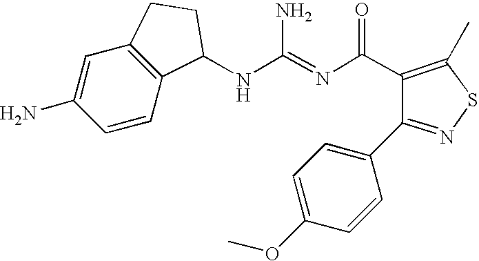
C1(C(N=C(N)NC2C3=C(C=C(N)C=C3)CC2)=O)=C(C)SN=C1C1=CC=C(OC)C=C1
